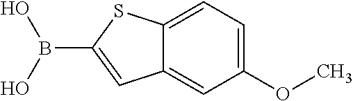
C12=CC=C(OC)C=C1C=C(B(O)O)S2
